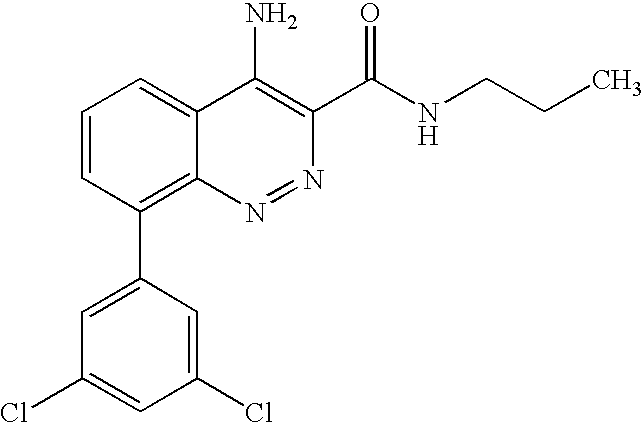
C1=CC(C2=CC(Cl)=CC(Cl)=C2)=C2C(=C1)C(N)=C(C(NCCC)=O)N=N2
